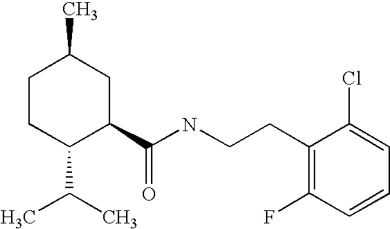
C1CC(C(C)C)C(C(NCCC2=C(F)C=CC=C2Cl)=O)CC1C
